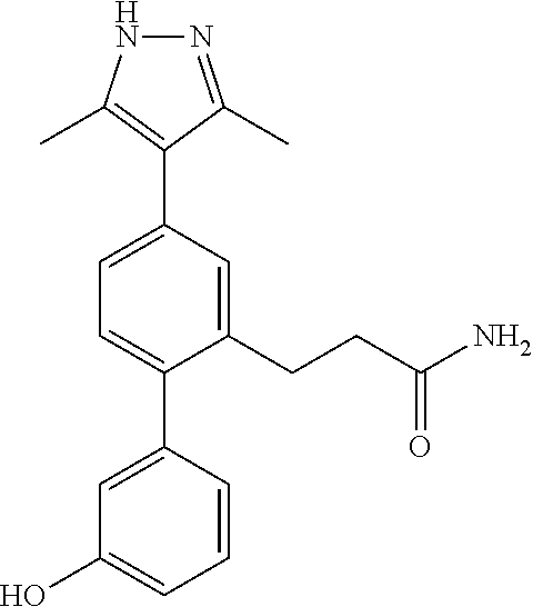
C1(CCC(N)=O)=CC(C2=C(C)NN=C2C)=CC=C1C1=CC(O)=CC=C1
